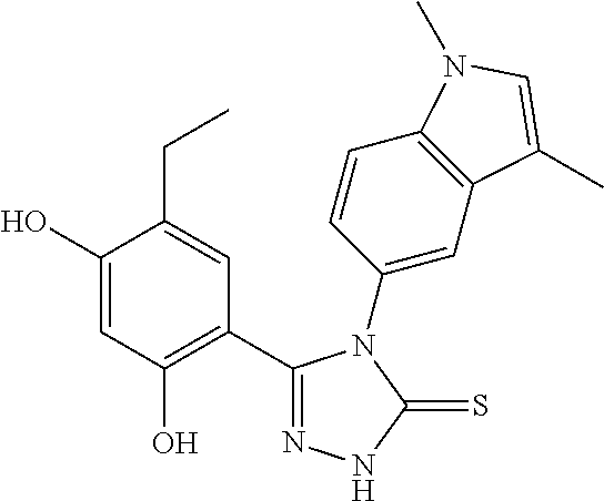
C1(O)=CC(O)=C(C2=N[N H]C(=S)N2C2=CC3=C(C=C2)N(C)C=C3C)C=C1CC
